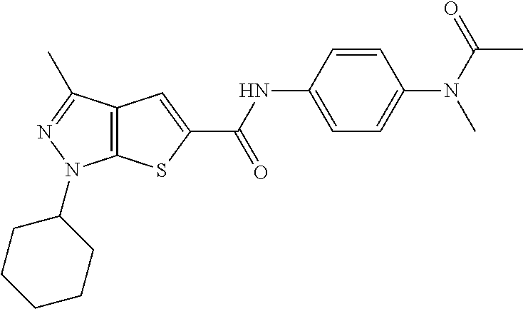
C12=C(SC(C(NC3=CC=C(N(C(=O)C)C)C=C3)=O)=C1)N(C1CCCCC1)N=C2C
